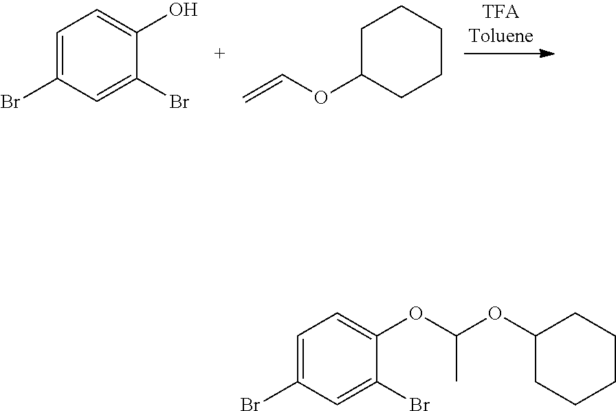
C1=C(Br)C=C(Br)C(O)=C1.C1C(OC=C)CCCC1.C1=C(Br)C=C(Br)C(OC(OC2CCCCC2)C)=C1
